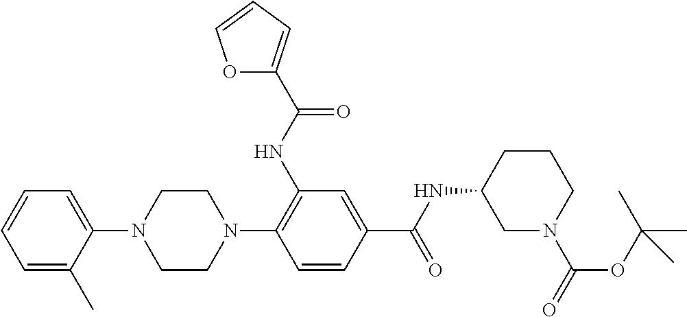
C1=C(C)C(N2CCN(C3=C(NC(=O)C4=CC=CO4)C=C(C(NC4CN(C(=O)OC(C)(C)C)CCC4)=O)C=C3)CC2)=CC=C1
